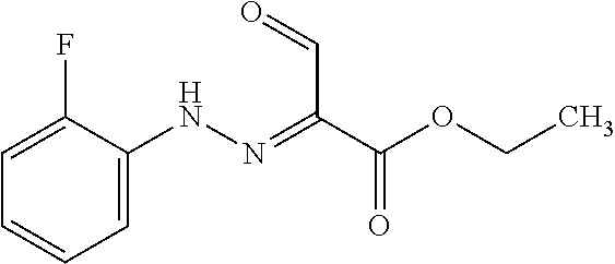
C1=C(NN=C(C=O)C(OCC)=O)C(F)=CC=C1
